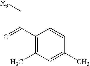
C1(C(=O)C[X3])=C(C)C=C(C)C=C1
